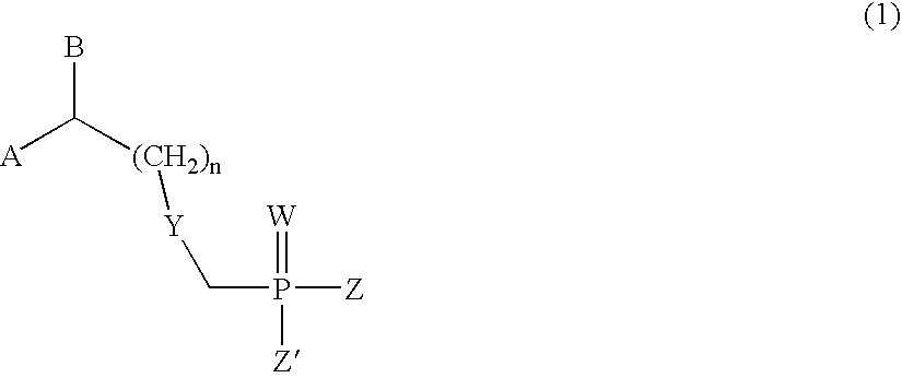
BC([(CH2)n][Y]CP(=[W])([Z])[Z])[A]
